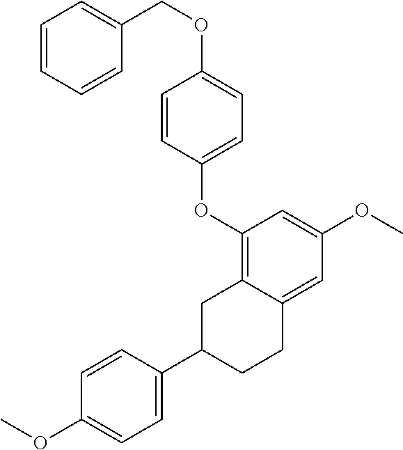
C1(OC2=CC=C(OCC3=CC=CC=C3)C=C2)=C2C(=CC(OC)=C1)CCC(C1=CC=C(OC)C=C1)C2
